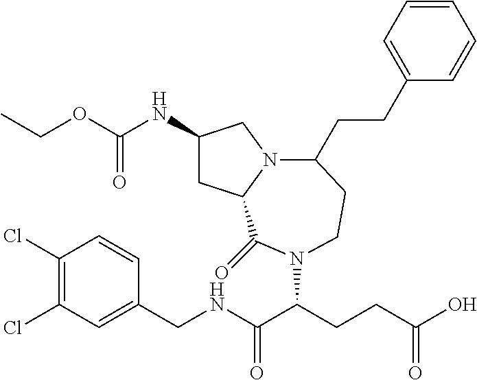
C1(NC(OCC)=O)CC2N(C1)C(CCC1=CC=CC=C1)CCN(C(CCC(O)=O)C(NCC1=CC(Cl)=C(Cl)C=C1)=O)C2=O
